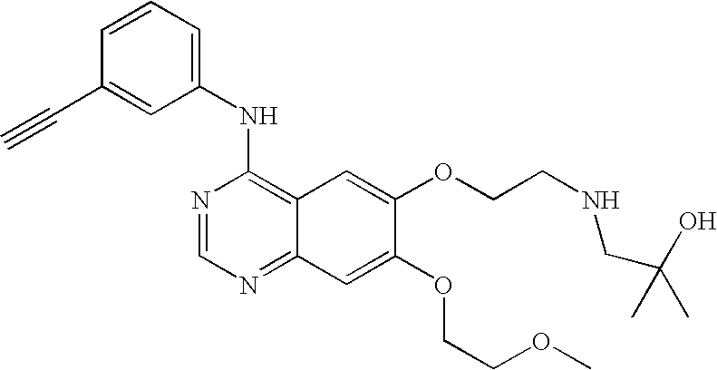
C1=CC=C(NC2=C3C(=NC=N2)C=C(OCCOC)C(OCCNCC(O)(C)C)=C3)C=C1C#C
